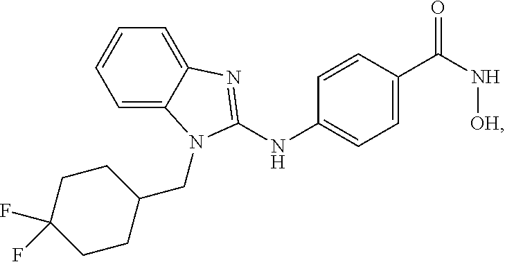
C1=C2C(=CC=C1)N=C(NC1=CC=C(C(N[OH])=O)C=C1)N2CC1CCC(F)(F)CC1
